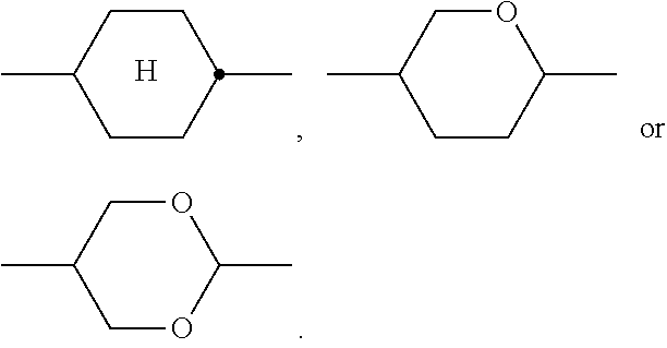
C1CC(C)CCC1C.[H].O1CC(C)CCC1C.O1CC(C)COC1C
